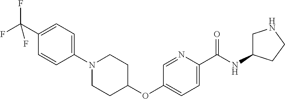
C1(C(F)(F)F)=CC=C(N2CCC(OC3=CC=C(C(NC4CNCC4)=O)N=C3)CC2)C=C1
